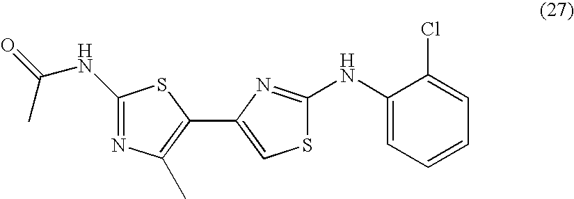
C1(NC(C)=O)=NC(C)=C(C2=CSC(NC3=CC=CC=C3Cl)=N2)S1
